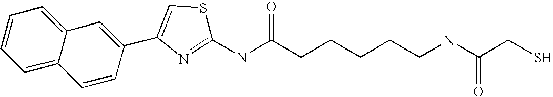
C1(NC(CCCCCNC(CS)=O)=O)=NC(C2=CC3=CC=CC=C3C=C2)=CS1
